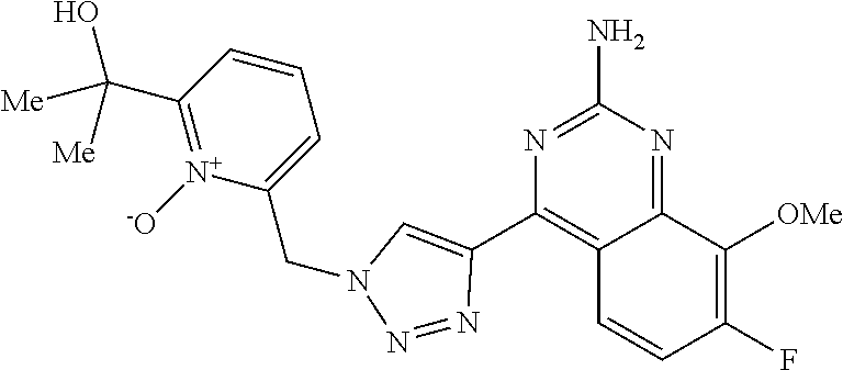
C1=CC(C(O)([Me])[Me])=[N+]([-O])C(CN2N=NC(C3=C4C(=NC(N)=N3)C([OMe])=C(F)C=C4)=C2)=C1
